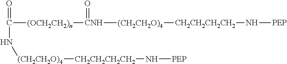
C([(OCH2CH2)n][CNH]([(CH2CH2O)4][CH2CH2CH2CH2]N[PEP])=O)(N[(CH2CH2O)4][CH2CH2CH2CH2]N[PEP])=O
